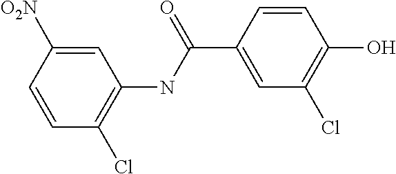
C1([O2N])=CC(NC(=O)C2=CC(Cl)=C(O)C=C2)=C(Cl)C=C1
